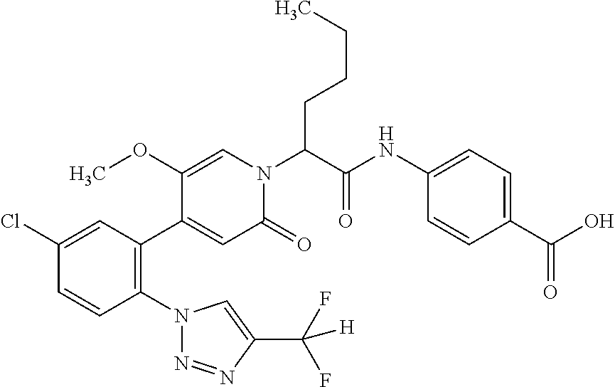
C1(Cl)=CC(C2=CC(=O)N(C(C(NC3=CC=C(C(O)=O)C=C3)=O)CCCC)C=C2OC)=C(N2N=NC(C(F)(F)[H])=C2)C=C1
